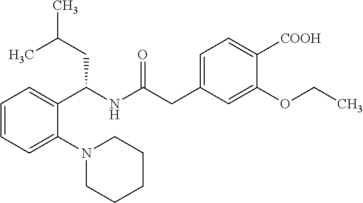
C1=CC=C(N2CCCCC2)C(C(NC(CC2=CC=C([COOH])C(OCC)=C2)=O)CC(C)C)=C1
